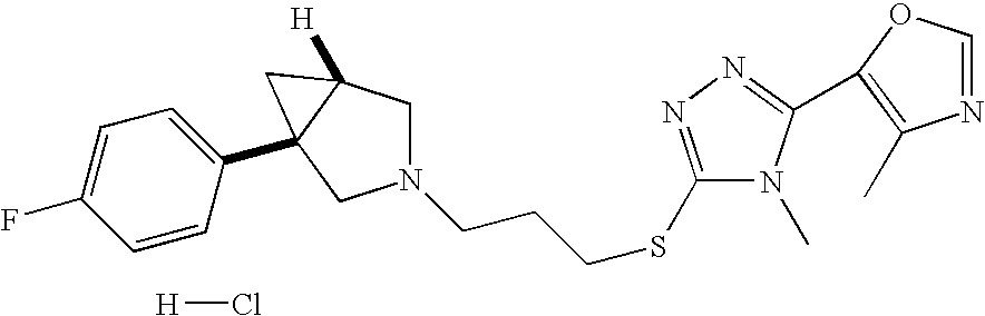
N1(CCCSC2=NN=C(C3=C(C)N=CO3)N2C)CC2([H])C(C3=CC=C(F)C=C3)(C1)C2.[H]Cl
